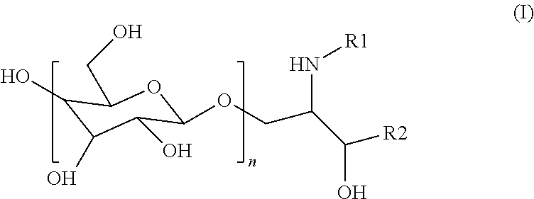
C1(O)C(O)C(CO)OC(OCC(C([R2])O)N[R1])C1O
